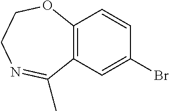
C12=C(C=C(Br)C=C1)C(C)=NCCO2
